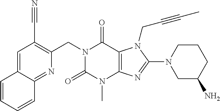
C1(CN2C(=O)N(C)C3=C(C2=O)N(CC#CC)C(N2CC(N)CCC2)=N3)=C(C#N)C=C2C(=N1)C=CC=C2
